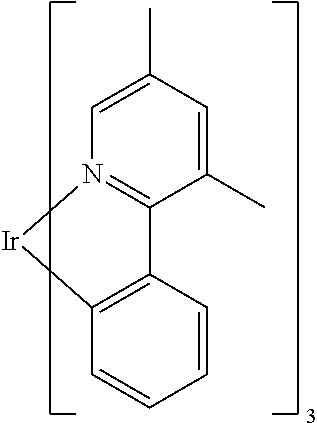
C12=N(C=C(C)C=C1C)[Ir]C1=C2C=CC=C1
